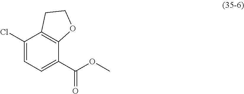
C1(Cl)=CC=C(C(OC)=O)C2=C1CCO2
